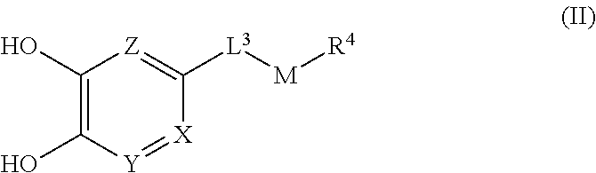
C1(O)=C(O)[Y]=[X]C([L3][M][R4])=[Z]1
